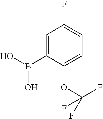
C1=C(B(O)O)C(OC(F)(F)F)=CC=C1F
